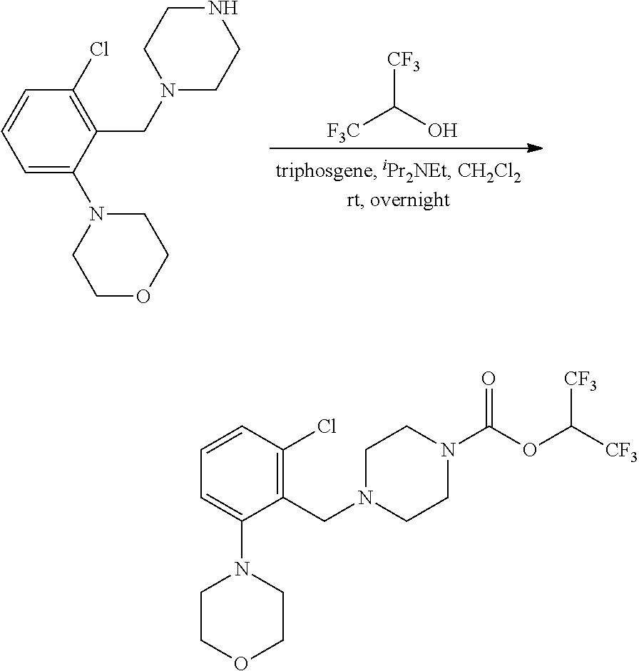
C1=C(N2CCOCC2)C(CN2CCNCC2)=C(Cl)C=C1.[F3C]C([CF3])O.C1=CC(Cl)=C(CN2CCN(C(OC([CF3])[CF3])=O)CC2)C(N2CCOCC2)=C1
